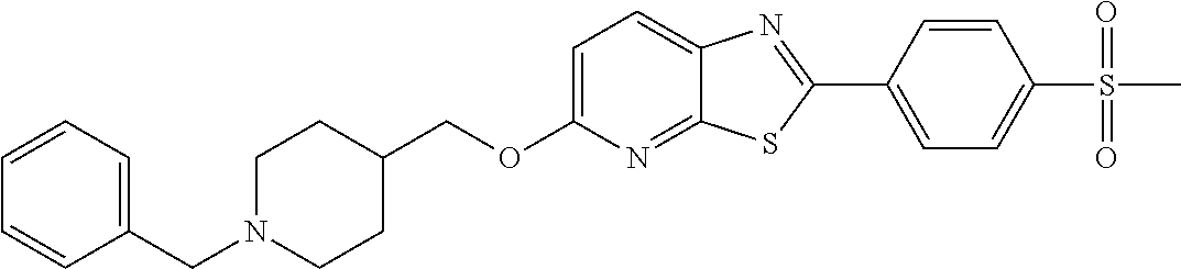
C1=C(OCC2CCN(CC3=CC=CC=C3)CC2)N=C2C(=C1)N=C(C1=CC=C(S(=O)(=O)C)C=C1)S2
